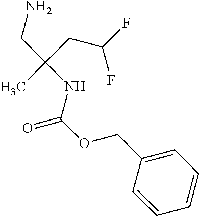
C1(COC(=O)NC(CN)(CC(F)F)C)=CC=CC=C1
